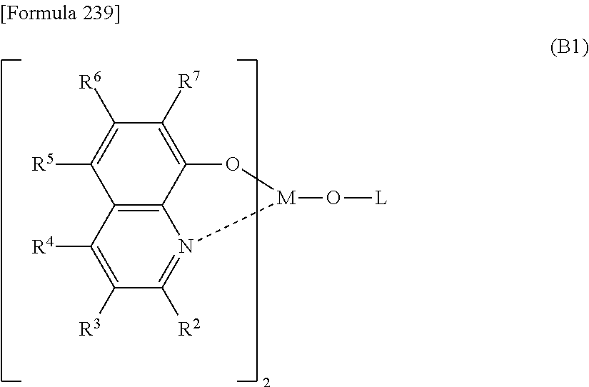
C1([R6])=C([R5])C2=C3C(=C1[R7])O[M](O[L])N3=C([R2])C([R3])=C2[R4]
